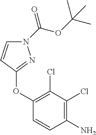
C1(Cl)=C(OC2=NN(C(OC(C)(C)C)=O)C=C2)C=CC(N)=C1Cl
